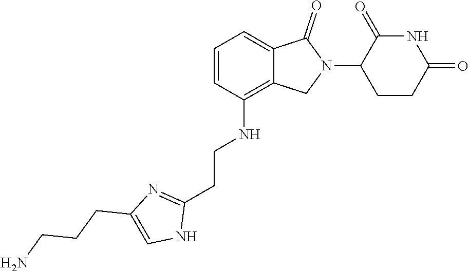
C1=C2C(=C(NCCC3=NC(CCCN)=CN3)C=C1)CN(C1CCC(=O)NC1=O)C2=O
